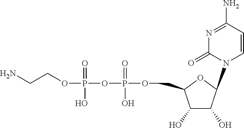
C1(O)C(O)C(N2C=CC(N)=NC2=O)OC1COP(OP(OCCN)(=O)O)(=O)O
